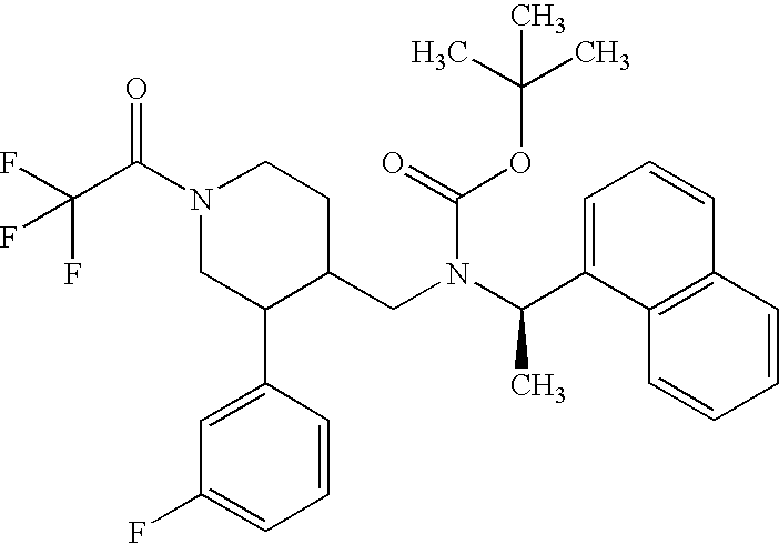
C(F)(C(N1CC(C2=CC(F)=CC=C2)C(CN(C(C)C2=CC=CC3=C2C=CC=C3)C(=O)OC(C)(C)C)CC1)=O)(F)F
